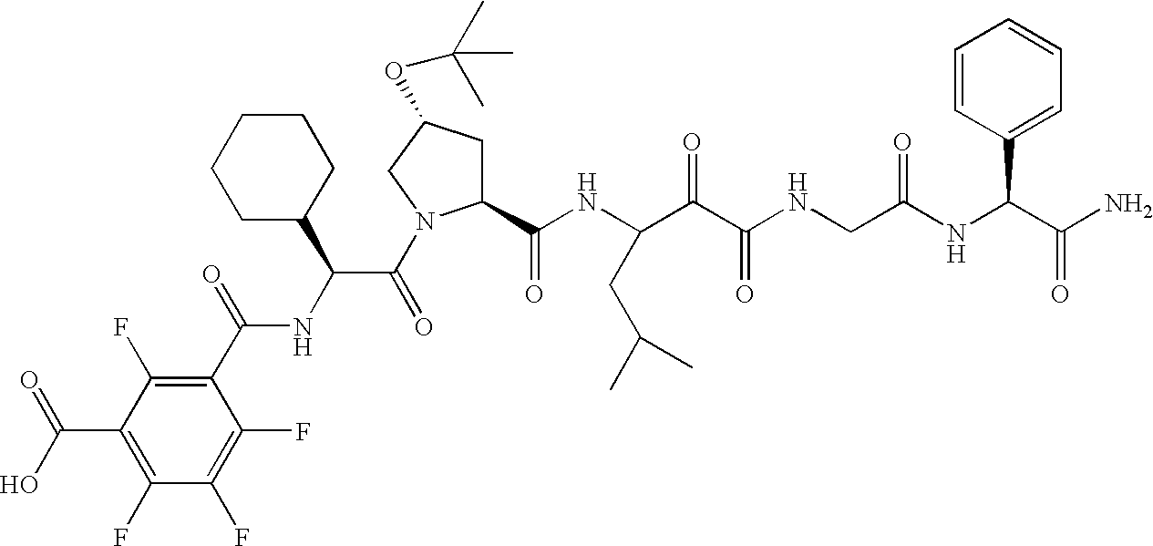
C1(F)=C(C(O)=O)C(F)=C(C(NC(C(=O)N2C(C(NC(C(C(NCC(NC(C(N)=O)C3=CC=CC=C3)=O)=O)=O)CC(C)C)=O)CC(OC(C)(C)C)C2)C2CCCCC2)=O)C(F)=C1F
